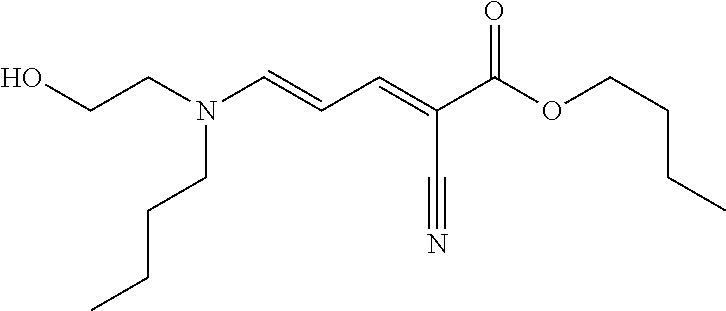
N(CCCC)(C=CC=C(C(OCCCC)=O)C#N)CCO
